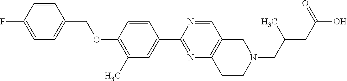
C1=C(F)C=CC(COC2=C(C)C=C(C3=NC4=C(C=N3)CN(CC(CC(O)=O)C)CC4)C=C2)=C1
